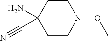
C1CC(N)(C#N)CCN1OC
